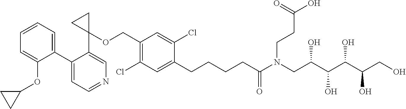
C1(C2=CC=CC=C2OC2CC2)=CC=NC=C1C1(OCC2=C(Cl)C=C(CCCCC(N(CC(C(C(C(CO)O)O)O)O)CCC(O)=O)=O)C(Cl)=C2)CC1
